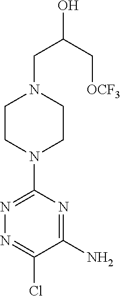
C1CN(C2=NN=C(Cl)C(N)=N2)CCN1CC(O)C[OCF3]
